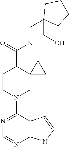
N1=C(N2CC3(C(C(=O)NCC4(CO)CCCC4)CC2)CC3)C2=C(N=C1)NC=C2
